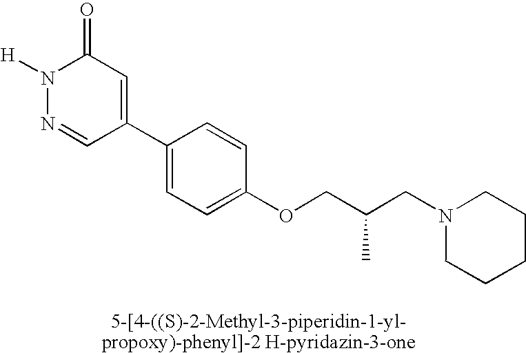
N1([H])N=CC(C2=CC=C(OCC(CN3CCCCC3)C)C=C2)=CC1=O
